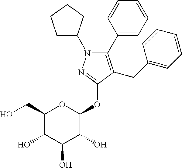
C1C(N2C(C3=CC=CC=C3)=C(CC3=CC=CC=C3)C(OC3OC(CO)C(O)C(O)C3O)=N2)CCC1
